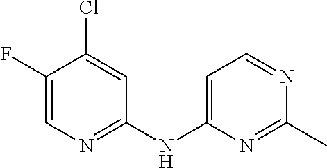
C1=C(Cl)C(F)=CN=C1NC1=CC=NC(C)=N1
